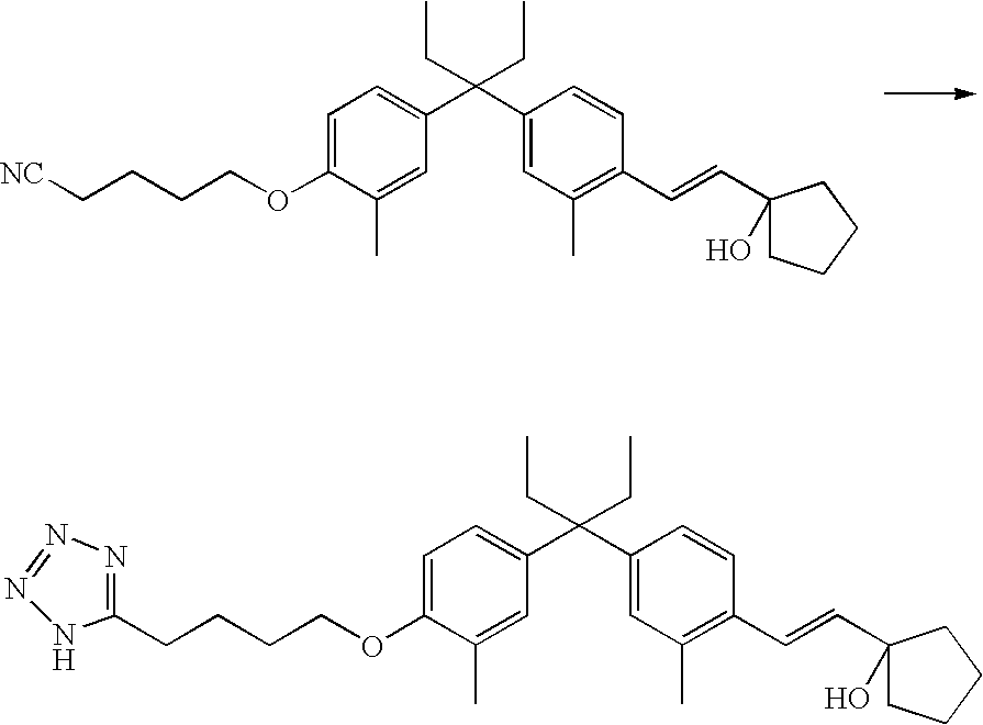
C1=C(OCCCC[NC])C(C)=CC(C(C2=CC(C)=C(C=CC3(O)CCCC3)C=C2)(CC)CC)=C1.C1=C(OCCCCC2=NN=NN2)C(C)=CC(C(C2=CC(C)=C(C=CC3(O)CCCC3)C=C2)(CC)CC)=C1
